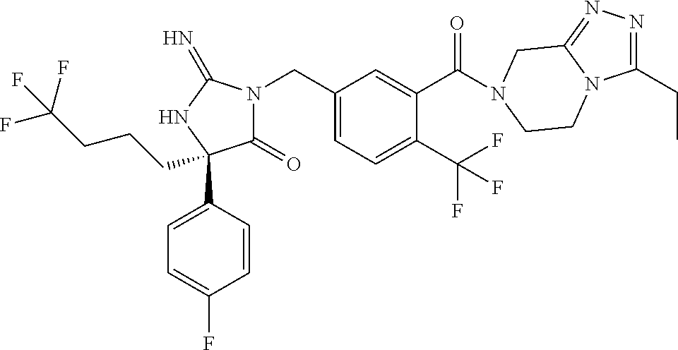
C(C1=CC=C(C(F)(F)F)C(C(=O)N2CC3=NN=C(CC)N3CC2)=C1)N1C(=O)C(C2=CC=C(F)C=C2)(CCCC(F)(F)F)NC1=N
